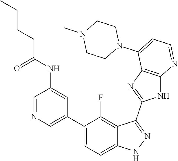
C1=NC=C(C2=CC=C3C(=C2F)C(C2=NC4=C(N2)N=CC=C4N2CCN(C)CC2)=NN3)C=C1NC(CCCC)=O
